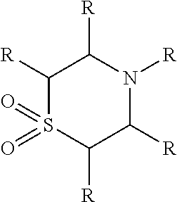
C1([R])S(=O)(=O)C([R])C([R])N([R])C1[R]
